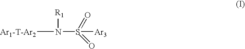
[Ar1-T-Ar2]N(S([Ar3])(=O)=O)[R1]
